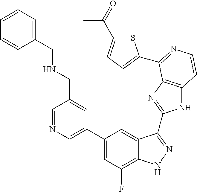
C1=C(C2=CC(F)=C3C(=C2)C(C2=NC4=C(N2)C=CN=C4C2=CC=C(C(=O)C)S2)=NN3)C=C(CNCC2=CC=CC=C2)C=N1
